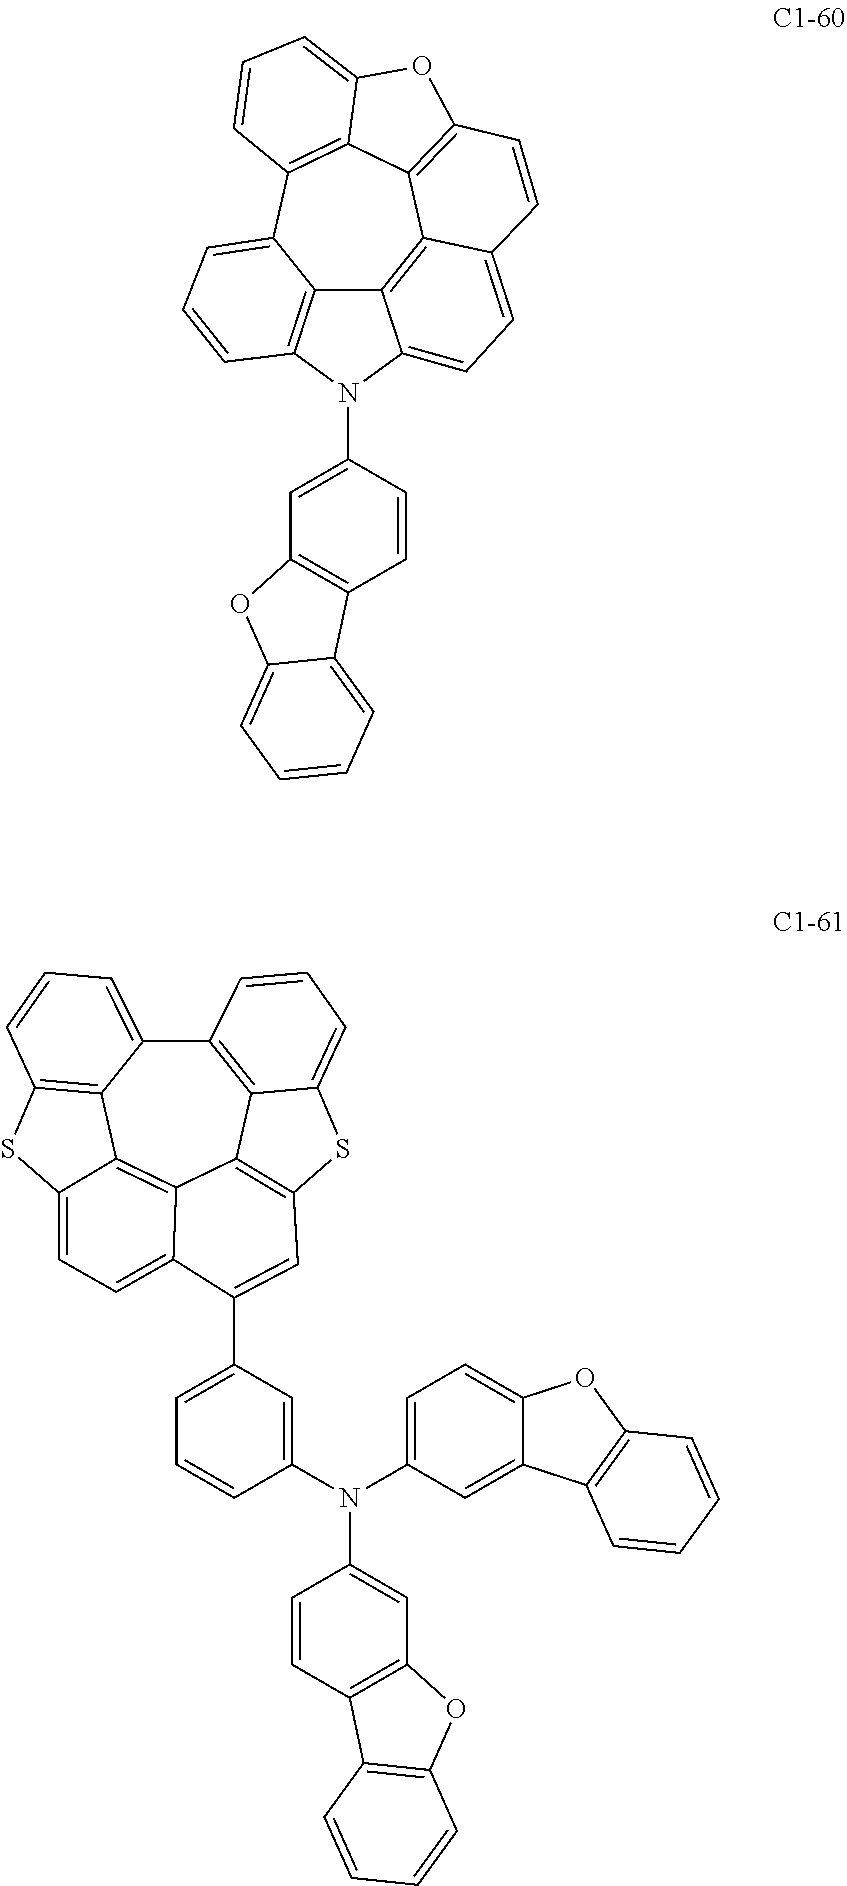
C12=C3N(C4=CC5=C(C=C4)C4=CC=CC=C4O5)C4=CC=C5C(=C14)C1=C(OC4=CC=CC(=C14)C2=CC=C3)C=C5.C12=C3C4=C(SC3=CC=C1)C=C(C1=CC=CC(N(C3=CC5=C(C=C3)C3=C(O5)C=CC=C3)C3=CC=C5C(=C3)C3=C(O5)C=CC=C3)=C1)C1=CC=C3C(=C41)C1=C(S3)C=CC=C21
